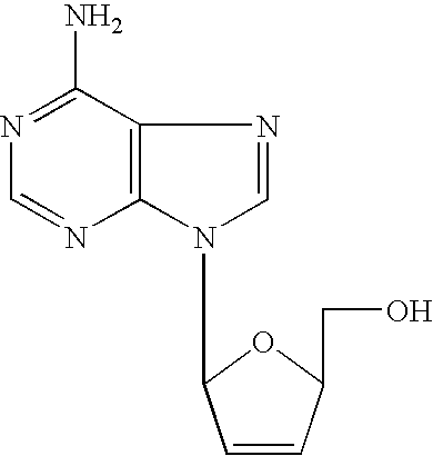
C12=C(C(N)=NC=N1)N=CN2C1C=CC(CO)O1
